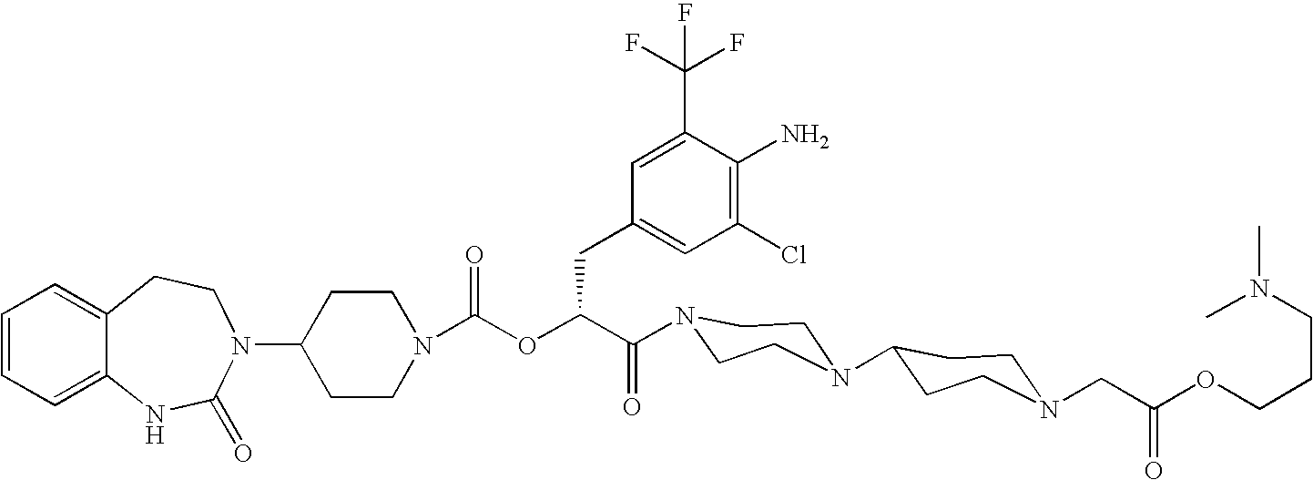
C12=CC=CC=C1NC(=O)N(C1CCN(C(OC(C(=O)N3CCN(C4CCN(CC(OCCCN(C)C)=O)CC4)CC3)CC3=CC(Cl)=C(N)C(C(F)(F)F)=C3)=O)CC1)CC2
